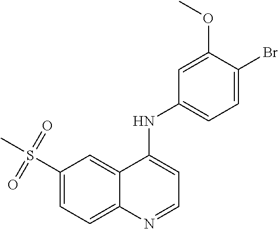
S(C1=CC=C2C(=C1)C(NC1=CC=C(Br)C(OC)=C1)=CC=N2)(C)(=O)=O
